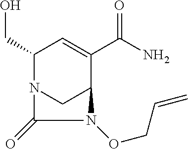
OCC1N2CC(C(C(N)=O)=C1)N(OCC=C)C2=O
